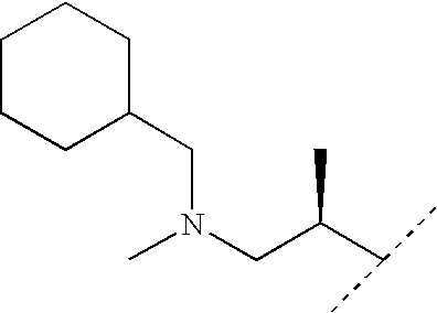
C1CCC(CN(C)CC(C(C)C)C)CC1
